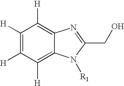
C1([H])=C([H])C([H])=C2C(=C1[H])N=C(CO)N2[R1]
